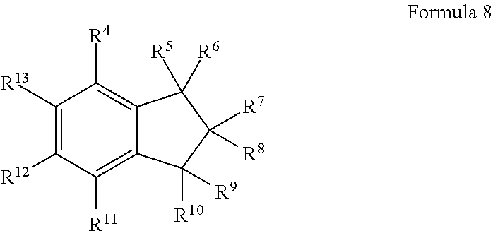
C1([R13])=C([R12])C([R11])=C2C(=C1[R4])C([R5])([R6])C([R7])([R8])C2([R10])[R9]
